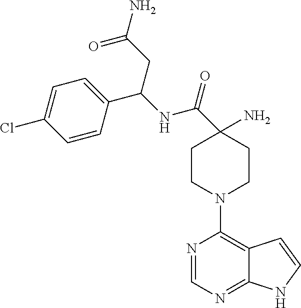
C1(N)(C(NC(C2=CC=C(Cl)C=C2)CC(=O)N)=O)CCN(C2=C3C(=NC=N2)NC=C3)CC1
